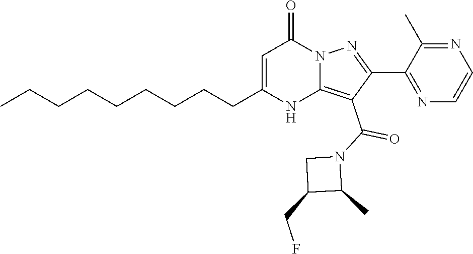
C1(CCCCCCCCC)=CC(=O)N2C(=C(C(=O)N3C(C)C(CF)C3)C(C3=NC=CN=C3C)=N2)N1
